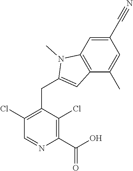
C1(C#N)=CC2=C(C(C)=C1)C=C(CC1=C(Cl)C=NC(C(O)=O)=C1Cl)N2C
